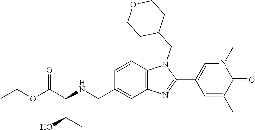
C1=CC2=C(C=C1CNC(C(OC(C)C)=O)C(C)O)N=C(C1=CN(C)C(=O)C(C)=C1)N2CC1CCOCC1
